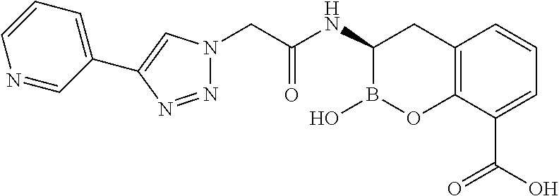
C12=C(C(C(O)=O)=CC=C1)OB(O)C(NC(CN1N=NC(C3=CC=CN=C3)=C1)=O)C2
